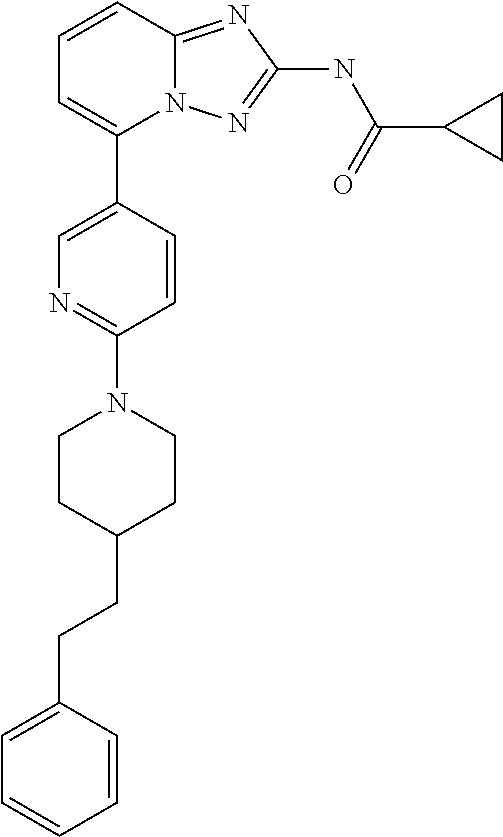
C1=CC2=NC(NC(C3CC3)=O)=NN2C(C2=CN=C(N3CCC(CCC4=CC=CC=C4)CC3)C=C2)=C1
